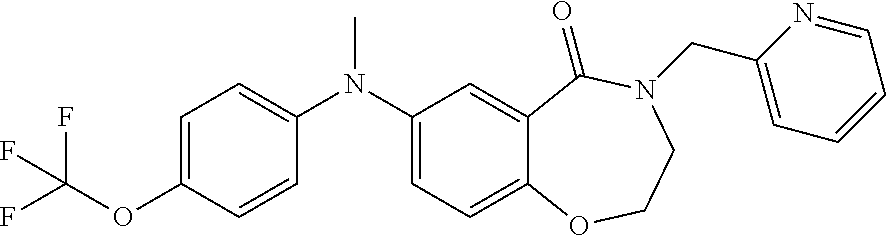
C1=C(N(C2=CC=C3C(=C2)C(=O)N(CC2=CC=CC=N2)CCO3)C)C=CC(OC(F)(F)F)=C1
